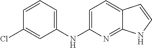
C1=CC=C(NC2=CC=C3C(=N2)NC=C3)C=C1Cl
